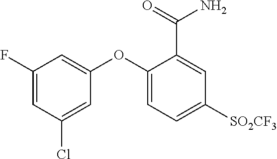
C1(F)=CC(Cl)=CC(OC2=CC=C([SO2CF3])C=C2C(=O)N)=C1
